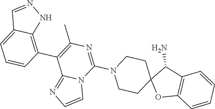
C12=C(C(N)C3(O1)CCN(C1=NC(C)=C(C4=C5C(=CC=C4)C=NN5)C4=NC=CN41)CC3)C=CC=C2
